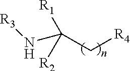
[R3]NC([R2])([R1])C[R4]
